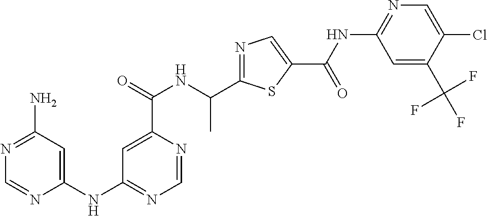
N1=C(C(NC(C2=CC(NC3=CC(N)=NC=N3)=NC=N2)=O)C)SC(C(=O)NC2=NC=C(Cl)C(C(F)(F)F)=C2)=C1
